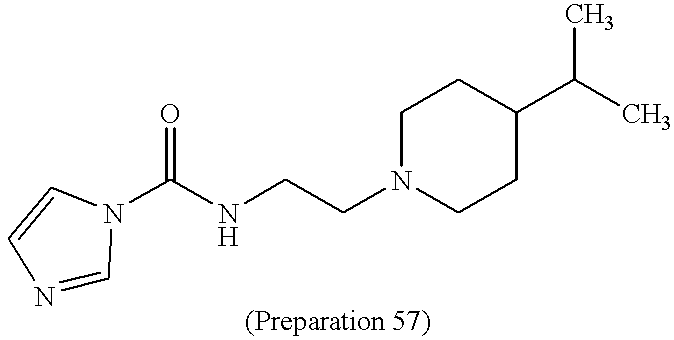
C(NCCN1CCC(C(C)C)CC1)(=O)N1C=NC=C1
